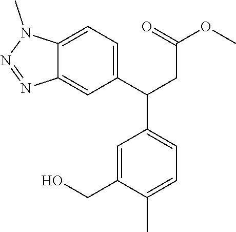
C12=CC=C(C(CC(=O)OC)C3=CC=C(C)C(CO)=C3)C=C1N=NN2C
